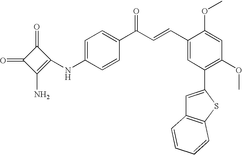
C1=C(NC2=C(N)C(=O)C2=O)C=CC(C(C=CC2=CC(C3=CC4=C(S3)C=CC=C4)=C(OC)C=C2OC)=O)=C1
